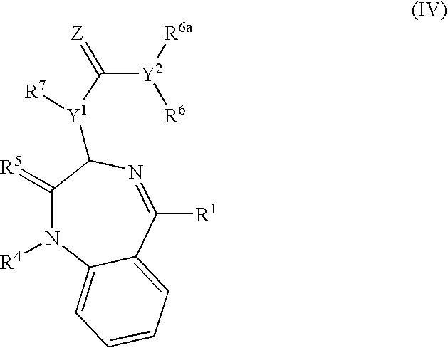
C1=CC=C2C(=C1)N([R4])C(=[R5])C([Y1]([R7])C([Y2]([R6])[R6a])=[Z])N=C2[R1]
